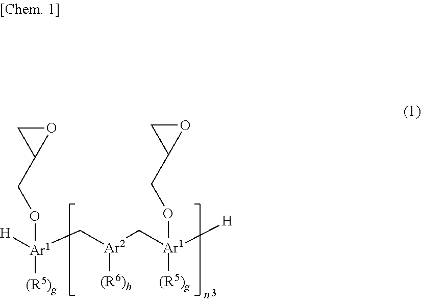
[H][Ar1](C[Ar2](C[Ar1]([(R5)g])(OCC1OC1)[H])[(R6)h])(OCC1OC1)[(R5)g]
